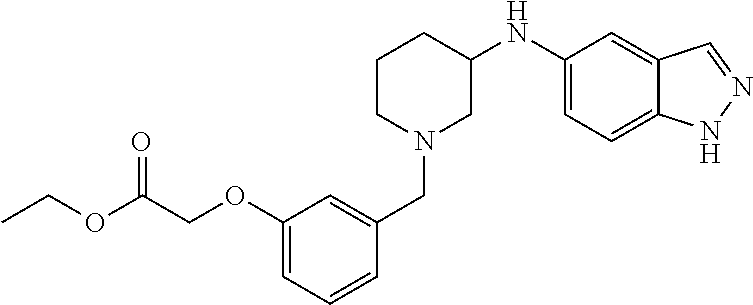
C1CN(CC2=CC(OCC(OCC)=O)=CC=C2)CC(NC2=CC=C3C(=C2)C=NN3)C1
